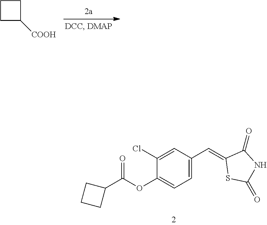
C1C([COOH])CC1.C1(Cl)=CC(C=C2SC(=O)NC2=O)=CC=C1OC(C1CCC1)=O
